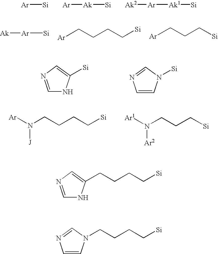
[Ar][Si].[Ar][Ak][Si].[Ak2][Ar][Ak1][Si].[Ak][Ar][Si].[Ar]CCCC[Si].[Ar]CCC[Si].C1=C([Si])NC=N1.C1=NC=CN1[Si].[Ar]N(CCCC[Si])[J].[Ar1]N(CCC[Si])[Ar2].C1=C(CCCC[Si])NC=N1.C1=NC=CN1CCCC[Si]
